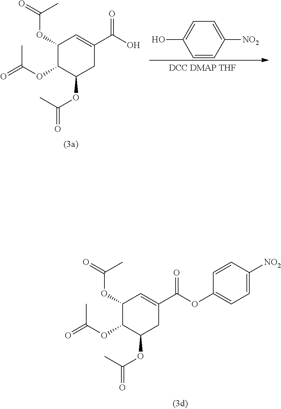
C1(OC(C)=O)C(OC(C)=O)C(OC(C)=O)CC(C(OC2=CC=C([NO2])C=C2)=O)=C1.C1(OC(C)=O)C(OC(C)=O)C(OC(C)=O)CC(C(O)=O)=C1.C1=C(O)C=CC([NO2])=C1
